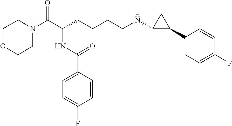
C1N(C(C(CCCCNC2C(C3=CC=C(F)C=C3)C2)NC(C2=CC=C(F)C=C2)=O)=O)CCOC1
